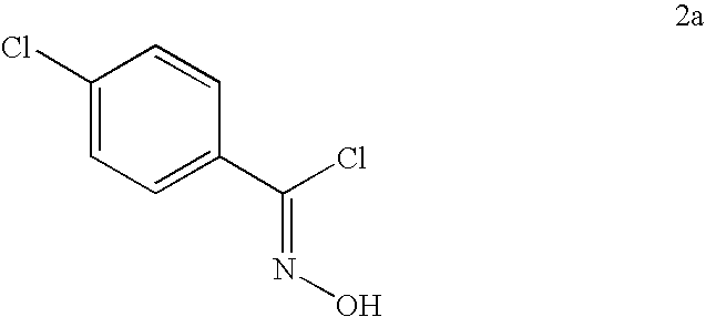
C1(Cl)=CC=C(C(Cl)=NO)C=C1
